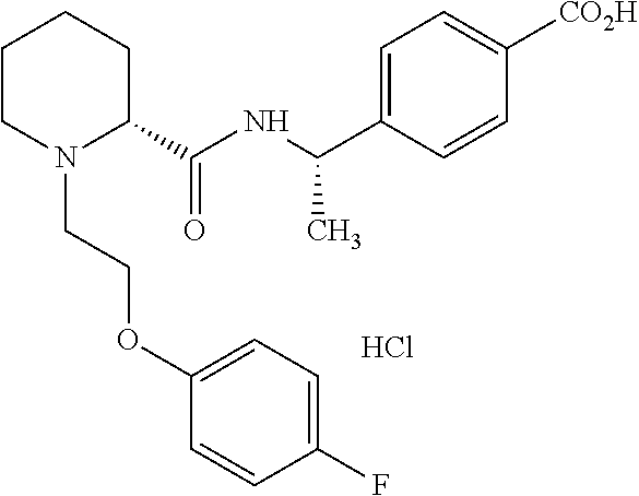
C1CN(CCOC2=CC=C(F)C=C2)C(C(NC(C2=CC=C([CO2H])C=C2)C)=O)CC1.Cl
